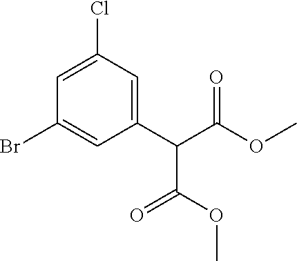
C1(Br)=CC(C(C(OC)=O)C(OC)=O)=CC(Cl)=C1
